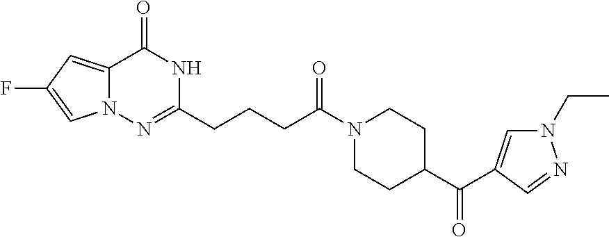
C12=CC(F)=CN1N=C(CCCC(N1CCC(C(=O)C3=CN(CC)N=C3)CC1)=O)NC2=O
